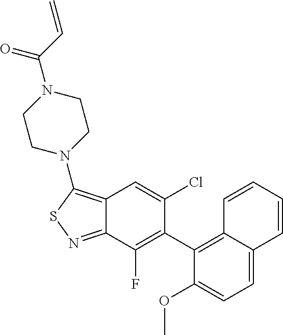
C12=C(N3CCN(C(C=C)=O)CC3)SN=C1C(F)=C(C1=C3C(=CC=C1OC)C=CC=C3)C(Cl)=C2
